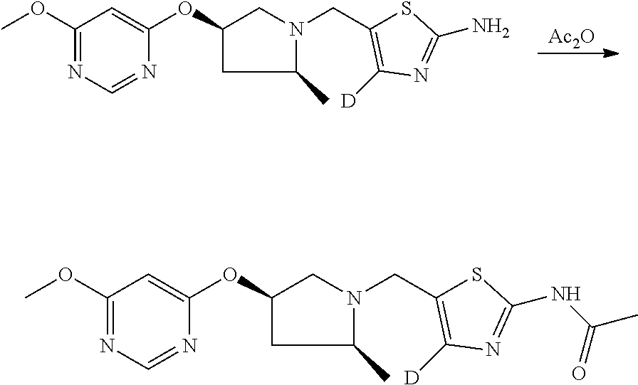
[Ac2O].C(C1=C([D])N=C(N)S1)N1CC(OC2=CC(OC)=NC=N2)CC1C.C(C1=C([D])N=C(NC(C)=O)S1)N1CC(OC2=CC(OC)=NC=N2)CC1C
